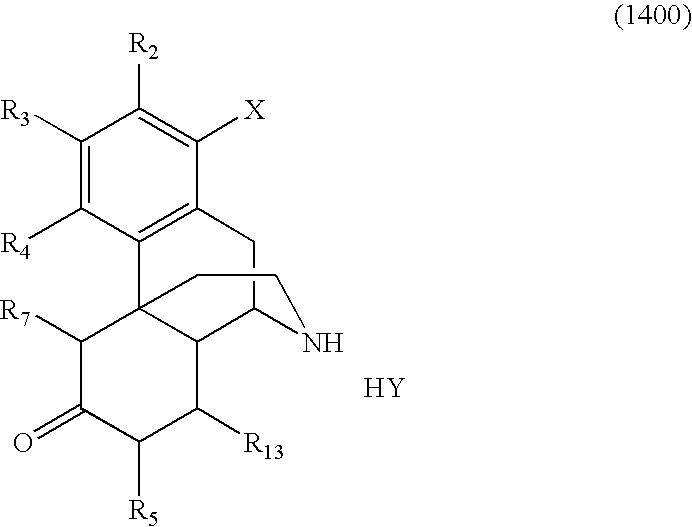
C1([R7])C(=O)C([R5])C([R13])C2C3NCCC12C1=C(C3)C([X])=C([R2])C([R3])=C1[R4].[Y]
